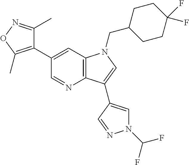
C1(C2=CC3=C(N=C2)C(C2=CN(C(F)F)N=C2)=CN3CC2CCC(F)(F)CC2)=C(C)ON=C1C
